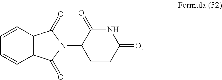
C12=C(C(=O)N(C3CCC(=O)NC3=O)C1=O)C=CC=C2
